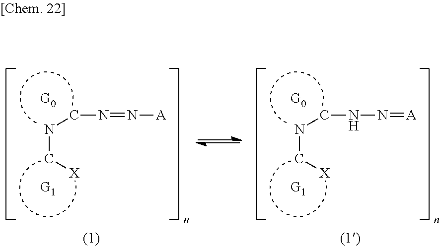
N(C[X])CN=N[A].N(C[X])CNN=[A]
